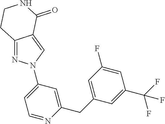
N1=C2C(=CN1C1=CC=NC(CC3=CC(F)=CC(C(F)(F)F)=C3)=C1)C(=O)NCC2
